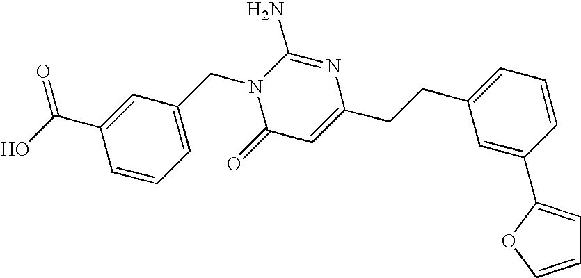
C1=COC(C2=CC(CCC3=CC(=O)N(CC4=CC=CC(C(O)=O)=C4)C(N)=N3)=CC=C2)=C1
